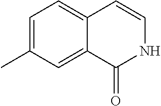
C1=C(C)C=C2C(=C1)C=CNC2=O
